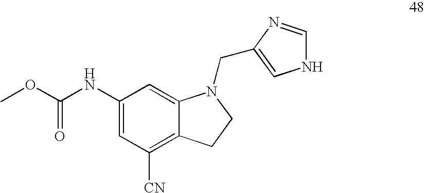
C1(NC(=O)OC)=CC([CN])=C2C(=C1)N(CC1=CNC=N1)CC2
